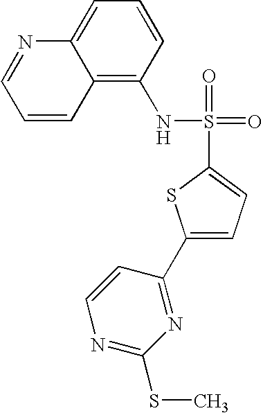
N1=CC=CC2=C(NS(=O)(=O)C3=CC=C(C4=NC(SC)=NC=C4)S3)C=CC=C12
